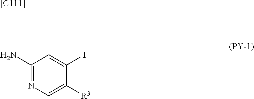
[[C111]].C1(N)=NC=C([R3])C(I)=C1
